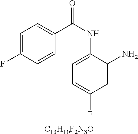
C1=C(F)C=CC(C(NC2=CC=C(F)C=C2N)=O)=C1.[C13H10F2N3O]
